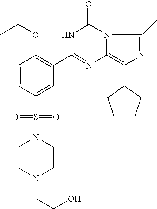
C1=CC(S(N2CCN(CCO)CC2)(=O)=O)=CC(C2=NC3=C(C4CCCC4)N=C(C)N3C(=O)N2)=C1OCC
